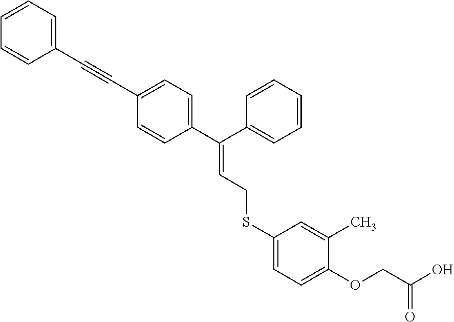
C(C1=CC=C(C(C2=CC=CC=C2)=CCSC2=CC=C(OCC(O)=O)C(C)=C2)C=C1)#CC1=CC=CC=C1
